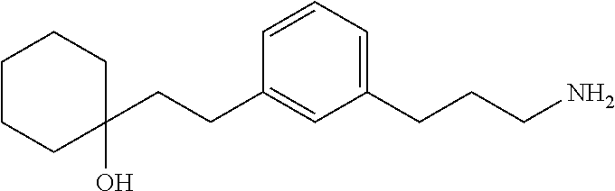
C1CCC(CCC2=CC(CCCN)=CC=C2)(O)CC1
